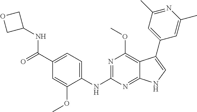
C1(C2=CNC3=NC(NC4=CC=C(C(=O)NC5COC5)C=C4OC)=NC(OC)=C32)=CC(C)=NC(C)=C1
